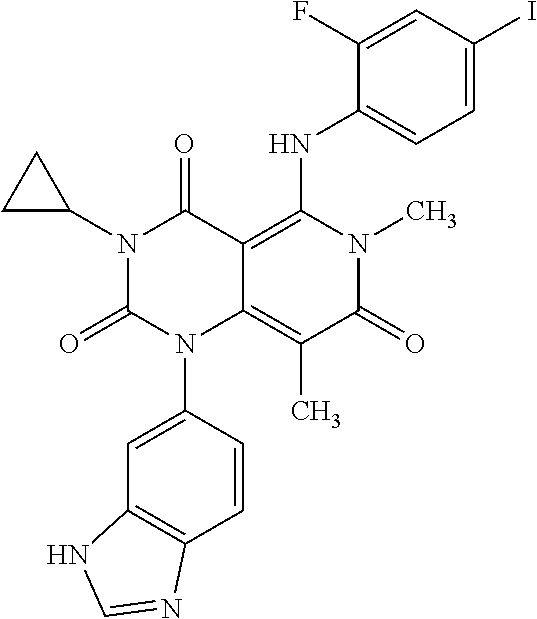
C1=CC(N2C3=C(C)C(=O)N(C)C(NC4=CC=C(I)C=C4F)=C3C(=O)N(C3CC3)C2=O)=CC2=C1N=CN2
